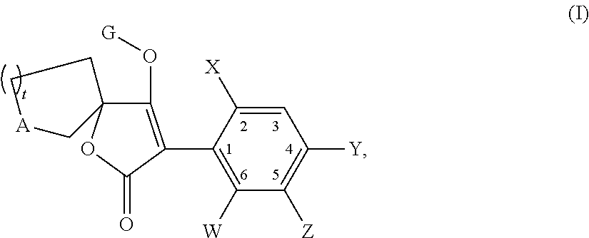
C1(O[G])=C(C2=C([W])C([Z])=C([Y])C=C2[X])C(=O)OC12CC[A]C2
